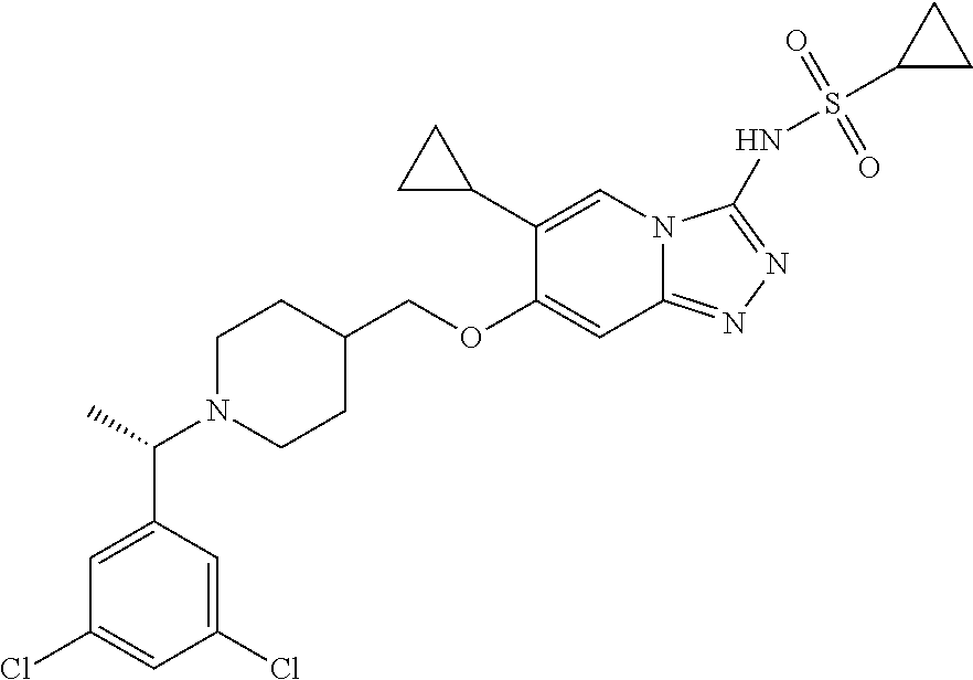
C1(Cl)=CC(C(C)N2CCC(COC3=CC4=NN=C(NS(C5CC5)(=O)=O)N4C=C3C3CC3)CC2)=CC(Cl)=C1
